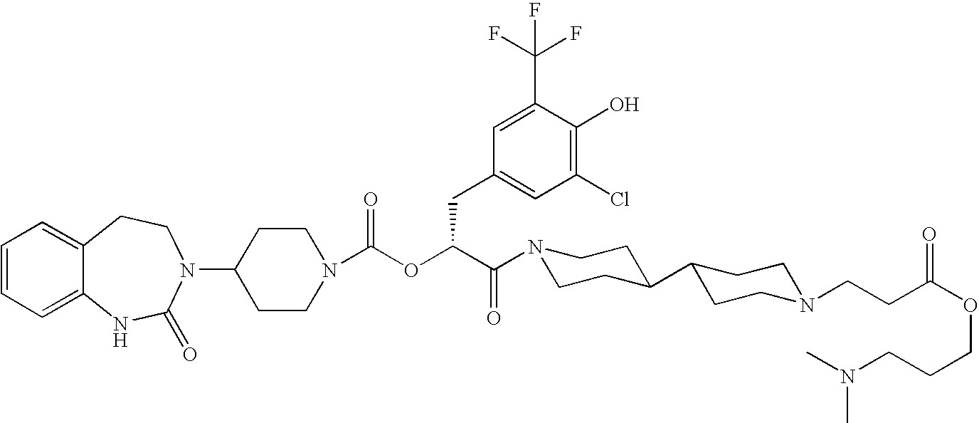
C1(N2C(=O)NC3=CC=CC=C3CC2)CCN(C(OC(C(=O)N2CCC(C3CCN(CCC(OCCCN(C)C)=O)CC3)CC2)CC2=CC(Cl)=C(O)C(C(F)(F)F)=C2)=O)CC1
